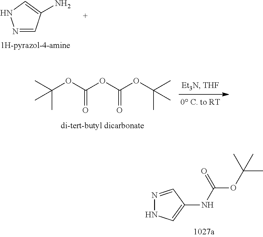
C1=C(N)C=NN1.CC(OC(OC(OC(C)(C)C)=O)=O)(C)C.N1=CC(NC(OC(C)(C)C)=O)=CN1
